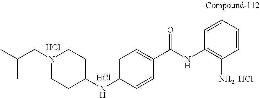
C1=CC([NH2  HCl])=C(NC(C2=CC=C(NC3CCN(CC(C)C)CC3)C=C2)=O)C=C1.Cl.Cl
